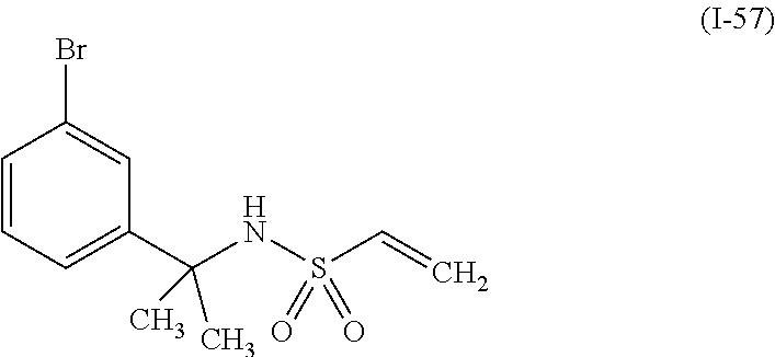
C1=CC=C(C(NS(C=C)(=O)=O)(C)C)C=C1Br
